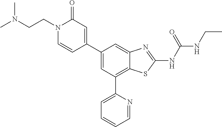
C1(C2=CC(=O)N(CCN(C)C)C=C2)=CC(C2=CC=CC=N2)=C2C(=C1)N=C(NC(NCC)=O)S2
